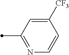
N1=C(C)C=C([CF3])C=C1
